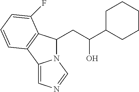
C(C(C1CCCCC1)O)C1N2C(=CN=C2)C2=C1C(F)=CC=C2
